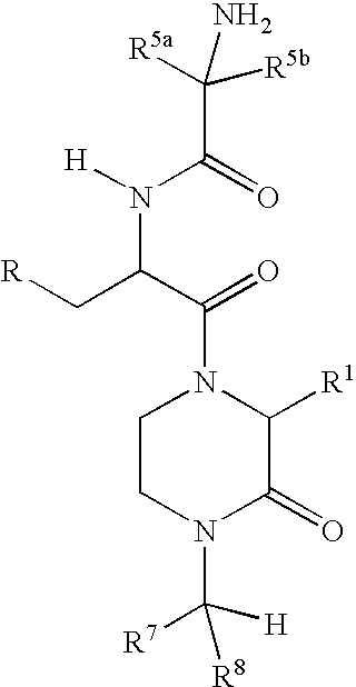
N(C(C[R])C(N1CCN(C([R7])([H])[R8])C(=O)C1[R1])=O)(C(=O)C([R5b])([R5a])N)[H]
